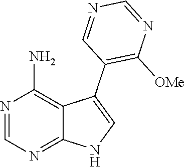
N1=CN=C2C(=C1N)C(C1=C([OMe])N=CN=C1)=CN2
